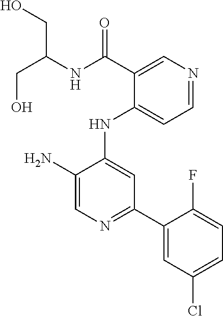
NC1=CN=C(C2=CC(Cl)=CC=C2F)C=C1NC1=CC=NC=C1C(=O)NC(CO)CO
